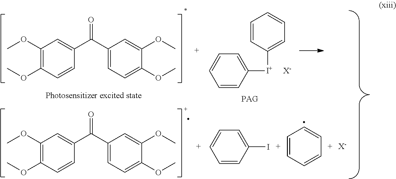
C1=CC([I+]C2=CC=CC=C2)=CC=C1.[X-].C1(OC)=C(OC)C=CC(C(C2=CC=C(OC)C(OC)=C2)=O)=C1.C1(OC)=C(OC)C=CC(C(C2=CC=C(OC)C(OC)=C2)=O)=C1.C1=CC(I)=CC=C1.C1=CC=CC=C1.[X-]
